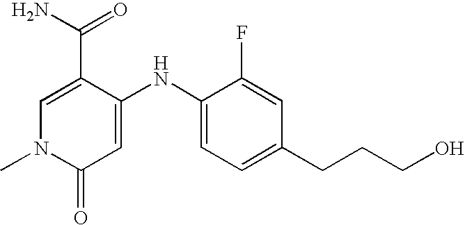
C1=C(C(N)=O)C(NC2=CC=C(CCCO)C=C2F)=CC(=O)N1C
